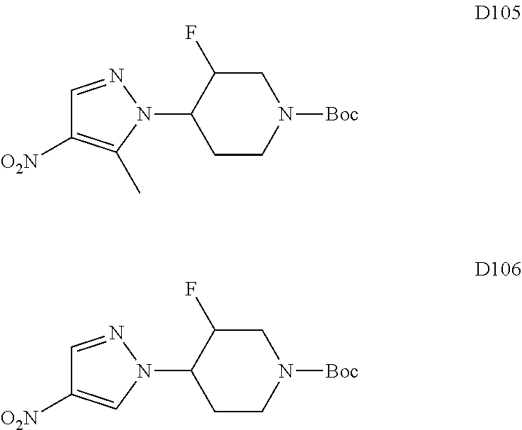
C1=NN(C2CCN([Boc])CC2F)C(C)=C1[O2N].C1=NN(C2CCN([Boc])CC2F)C=C1[O2N]
